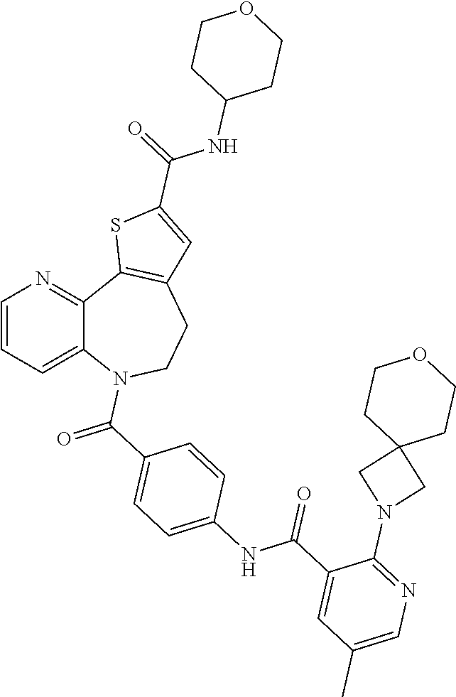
C1=CC=C2C(=N1)C1=C(CCN2C(C2=CC=C(NC(C3=CC(C)=CN=C3N3CC4(C3)CCOCC4)=O)C=C2)=O)C=C(C(NC2CCOCC2)=O)S1
